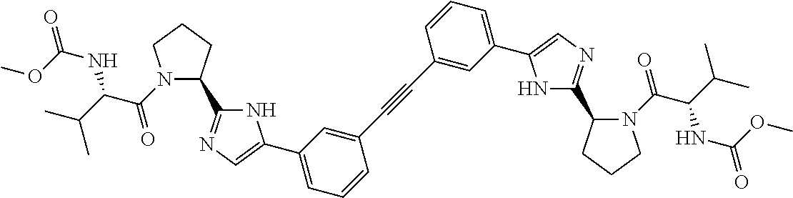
N1C(C2N(C(C(C(C)C)NC(=O)OC)=O)CCC2)=NC=C1C1=CC=CC(C#CC2=CC(C3=CN=C(C4N(C(C(C(C)C)NC(=O)OC)=O)CCC4)N3)=CC=C2)=C1
